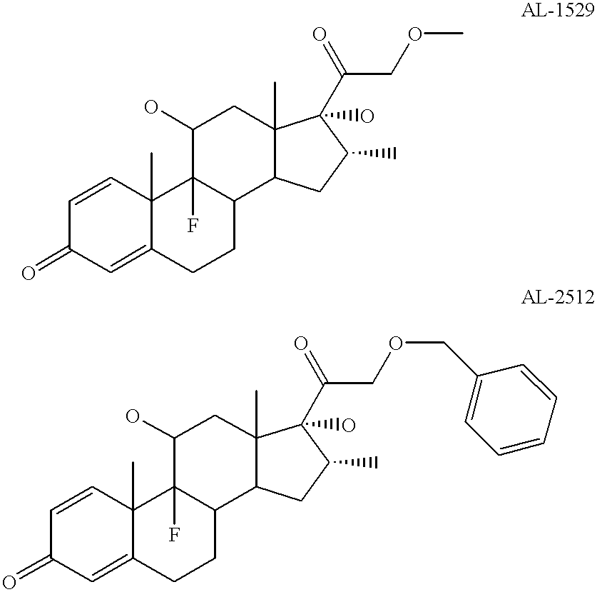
C1=CC2(C)C(=CC1=O)CCC1C2(F)C(O)CC2(C)C1CC(C)C2(C(COC)=O)O.C1=CC2(C)C(=CC1=O)CCC1C2(F)C(O)CC2(C)C1CC(C)C2(C(COCC1=CC=CC=C1)=O)O
